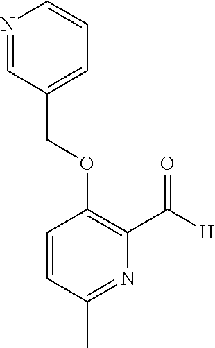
C(OC1=C(C([H])=O)N=C(C)C=C1)C1=CC=CN=C1
